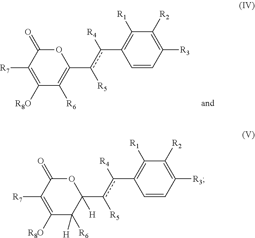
C1([R2])=C([R3])C=CC(c([R4])c([R5])C2=C([R6])C([R8O])=C([R7])C(=O)O2)=C1[R1].C1([R2])=C([R3])C=CC(c([R4])c([R5])C2([H])OC(=O)C([R7])=C([R8O])C2([R6])[H])=C1[R1]
